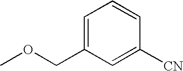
C1=C(COC)C=C([CN])C=C1
